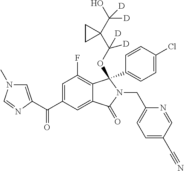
C1=C(C(=O)C2=CN(C)C=N2)C=C2C(=C1F)C(C1=CC=C(Cl)C=C1)(OC(C1(C(O)([D])[D])CC1)([D])[D])N(CC1=CC=C(C#N)C=N1)C2=O
